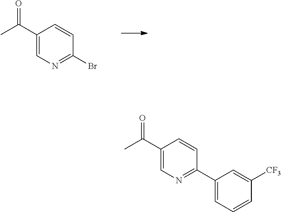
C1(C(C)=O)=CN=C(Br)C=C1.C1(C(C)=O)=CN=C(C2=CC=CC([CF3])=C2)C=C1
